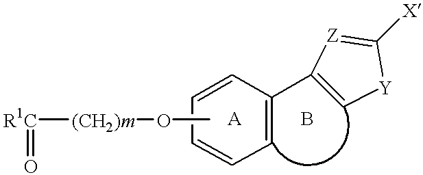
[R1C]([(CH2)m]OC)=O.C1=CC(C2=C[Y]C([X])=[Z]2)=CC=C1
